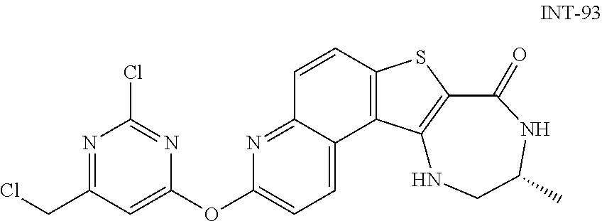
N1=C(CCl)C=C(OC2=CC=C3C(=N2)C=CC2=C3C3=C(S2)C(=O)NC(C)CN3)N=C1Cl
